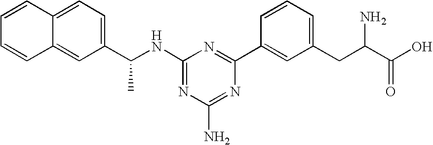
N1=C(NC(C2=CC=C3C(=C2)C=CC=C3)C)N=C(C2=CC(CC(N)C(O)=O)=CC=C2)N=C1N
